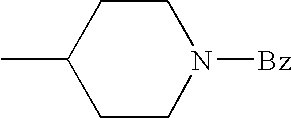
C1CC(C)CCN1[Bz]
